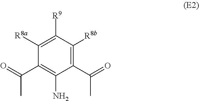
C1([R8a])=C([R9])C([R8b])=C(C(C)=O)C(N)=C1C(C)=O
